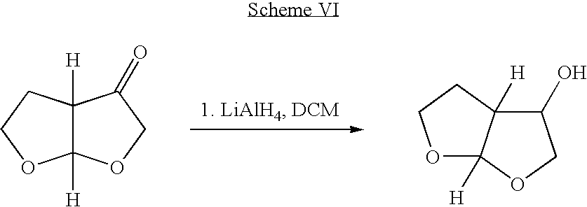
C12([H])C([H])(CCO1)C(=O)CO2.C1(O)C2([H])C([H])(OC1)OCC2
